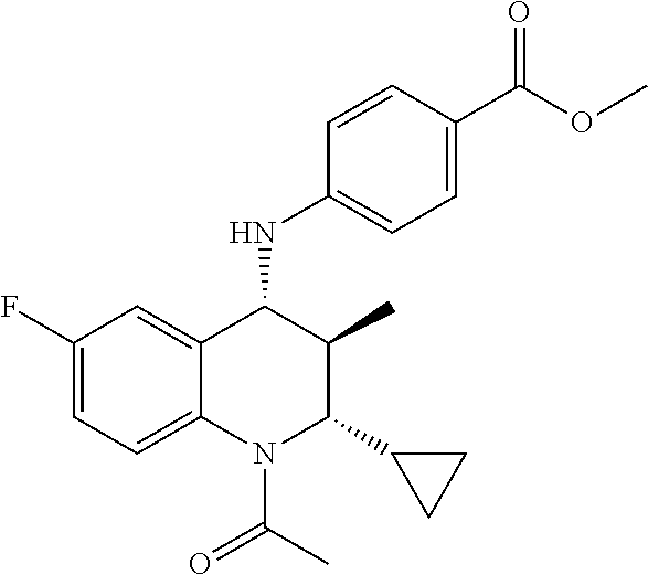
C1(F)=CC=C2C(=C1)C(NC1=CC=C(C(OC)=O)C=C1)C(C)C(C1CC1)N2C(C)=O
